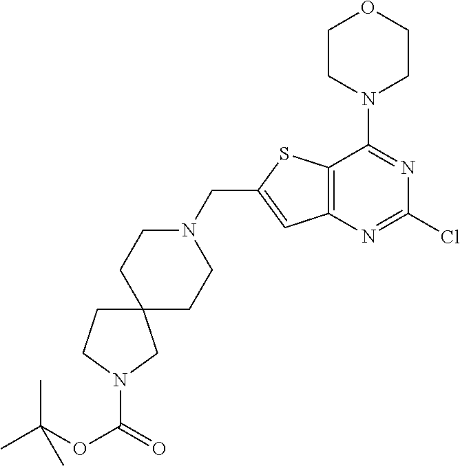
C1CN(C2=NC(Cl)=NC3=C2SC(CN2CCC4(CC2)CCN(C(=O)OC(C)(C)C)C4)=C3)CCO1
